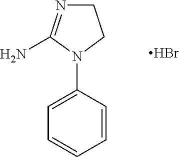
C1(N2CCN=C2N)=CC=CC=C1.Br
